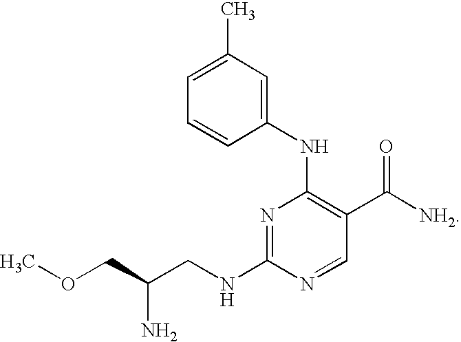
C1=NC(NCC(COC)N)=NC(NC2=CC(C)=CC=C2)=C1C([NH2])=O
